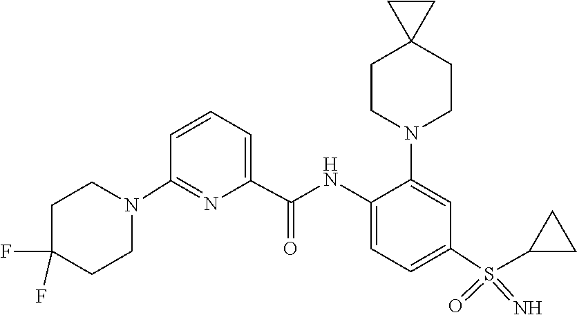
C1C(F)(F)CCN(C2=NC(C(NC3=CC=C(S(=N)(=O)C4CC4)C=C3N3CCC4(CC3)CC4)=O)=CC=C2)C1
